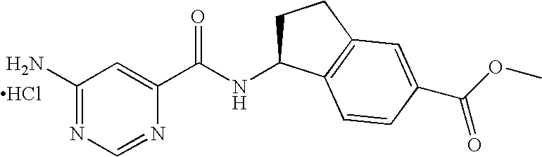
Cl.C1(N)=NC=NC(C(NC2CCC3=C2C=CC(C(OC)=O)=C3)=O)=C1
